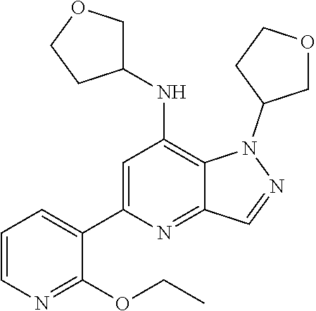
N1(C2COCC2)N=CC2=NC(C3=CC=CN=C3OCC)=CC(NC3COCC3)=C12
